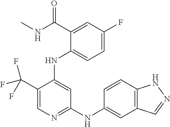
C1(C(F)(F)F)=CN=C(NC2=CC3=C(C=C2)NN=C3)C=C1NC1=CC=C(F)C=C1C(NC)=O
